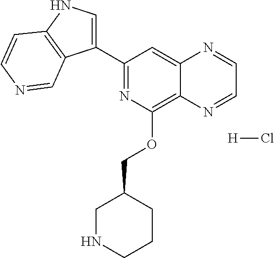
C1(C2=CNC3=C2C=NC=C3)=NC(OCC2CNCCC2)=C2C(=C1)N=CC=N2.[H]Cl
